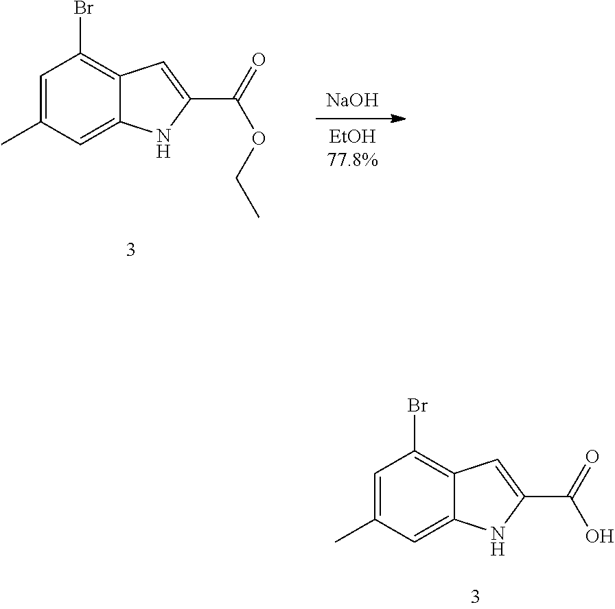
C1=C(C)C=C2C(=C1Br)C=C(C(=O)O)N2.C1=C(C)C=C2C(=C1Br)C=C(C(=O)OCC)N2.[NaOH]
